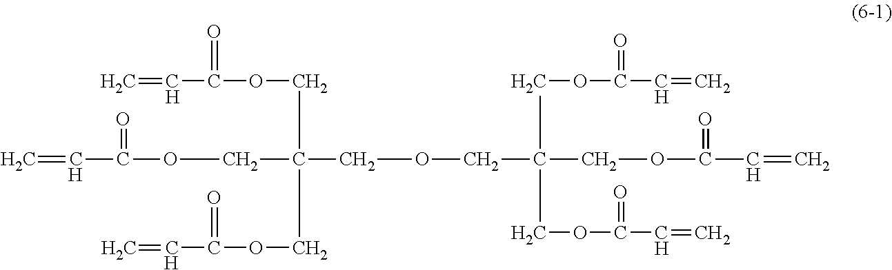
C=CC(OCC(COCC(COC(C=C)=O)(COC(C=C)=O)COC(C=C)=O)(COC(C=C)=O)COC(C=C)=O)=O
